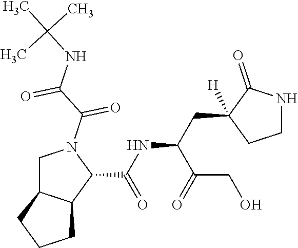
C1C2C(C(C(=O)NC(C(CO)=O)CC3([H])CCNC3=O)N1C(C(NC(C)(C)C)=O)=O)CCC2
